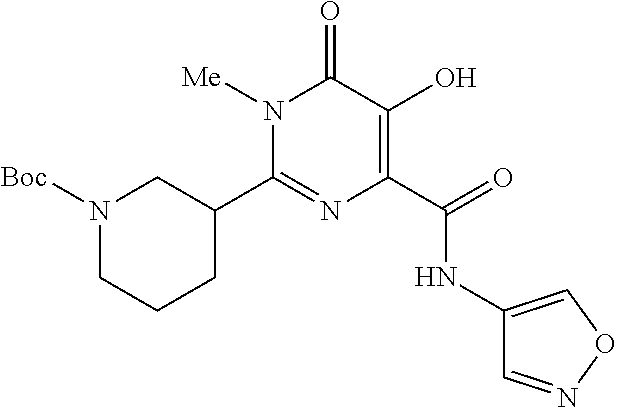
N1([Me])C(C2CN([Boc])CCC2)=NC(C(NC2=CON=C2)=O)=C(O)C1=O
